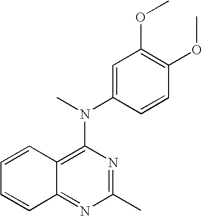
C1=CC2=C(N(C)C3=CC(OC)=C(OC)C=C3)N=C(C)N=C2C=C1
